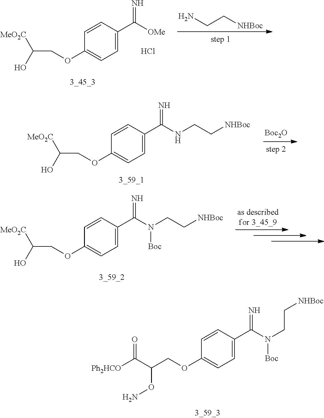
C1=C(C([OMe])=N)C=CC(OCC([MeO2C])O)=C1.Cl.NCC[NHBoc].[Boc2O].C1=C(C(NCC[NHBoc])=N)C=CC(OCC([MeO2C])O)=C1.[as describedfor 3_45_9].C1=C(C(N(CC[NHBoc])[Boc])=N)C=CC(OCC([MeO2C])O)=C1.C1=C(C(N(CC[NHBoc])[Boc])=N)C=CC(OCC(ON)C(=O)[Ph2HCO])=C1
